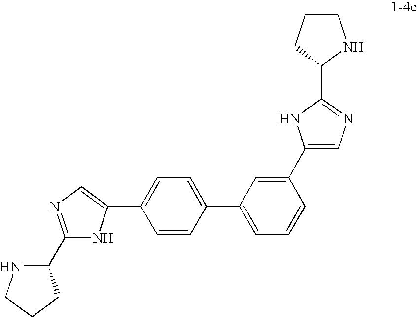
C1=C(C2=CC=CC(C3=CN=C(C4CCCN4)N3)=C2)C=CC(C2=CN=C(C3NCCC3)N2)=C1
